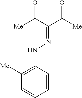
C1=CC=CC(NN=C(C([Me])=O)C([Me])=O)=C1[Me]
